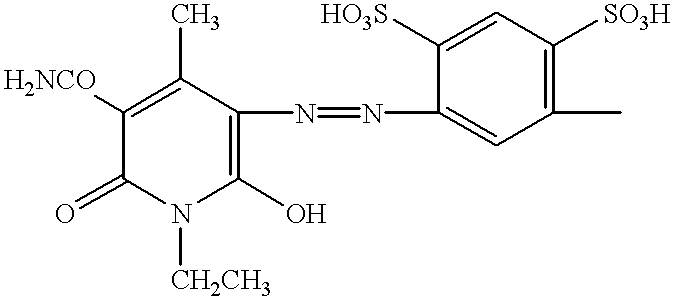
C1(=O)N([CH2CH3])C(O)=C(N=NC2=CC(C)=C([SO3H])C=C2[HO3S])C(C)=C1[H2NCO]
